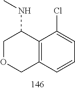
C1OCC2=C(C1NC)C(Cl)=CC=C2
